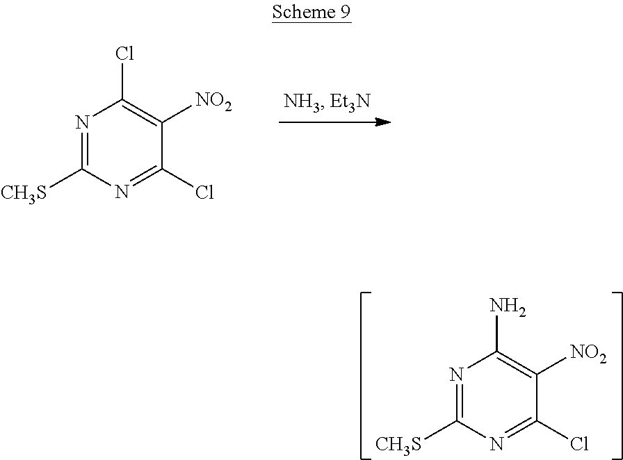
N1=C([CH3S])N=C(Cl)C([NO2])=C1Cl.N1=C([CH3S])N=C(Cl)C([NO2])=C1N
